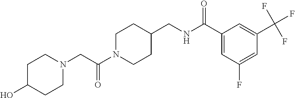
N1(CC(N2CCC(CNC(C3=CC(F)=CC(C(F)(F)F)=C3)=O)CC2)=O)CCC(O)CC1
